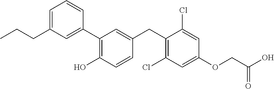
C1=C(CCC)C=C(C2=C(O)C=CC(CC3=C(Cl)C=C(OCC(O)=O)C=C3Cl)=C2)C=C1
